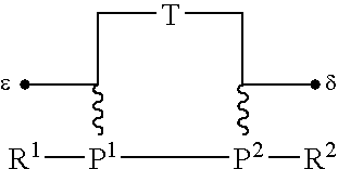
C1[T]CC(C)[P2]([R2])[P1]([R1])C1C
